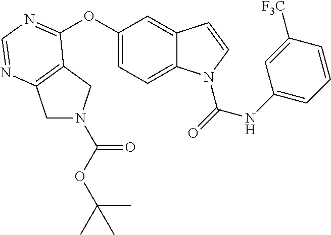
C1(OC2=NC=NC3=C2CN(C(OC(C)(C)C)=O)C3)=CC=C2C(=C1)C=CN2C(=O)NC1=CC=CC([F3C])=C1
